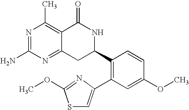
N1=C(N)N=C2C(=C1C)C(=O)NC(C1=C(C3=CSC(OC)=N3)C=C(OC)C=C1)C2
